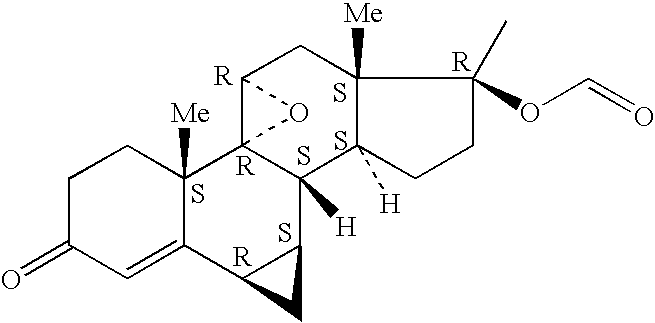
C1C(=O)C=C2C([Me])(C1)C13C([H])(C4C2C4)C2([H])C([Me])(CC1O3)C(C)(OC=O)CC2.S.S.S.S.S
